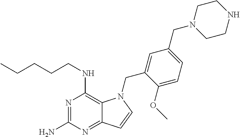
N1=C(N)N=C2C(=C1NCCCCC)N(CC1=CC(CN3CCNCC3)=CC=C1OC)C=C2
